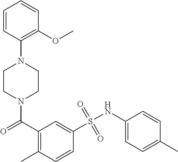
N1(C(C2=C(C)C=CC(S(NC3=CC=C(C)C=C3)(=O)=O)=C2)=O)CCN(C2=C(OC)C=CC=C2)CC1
